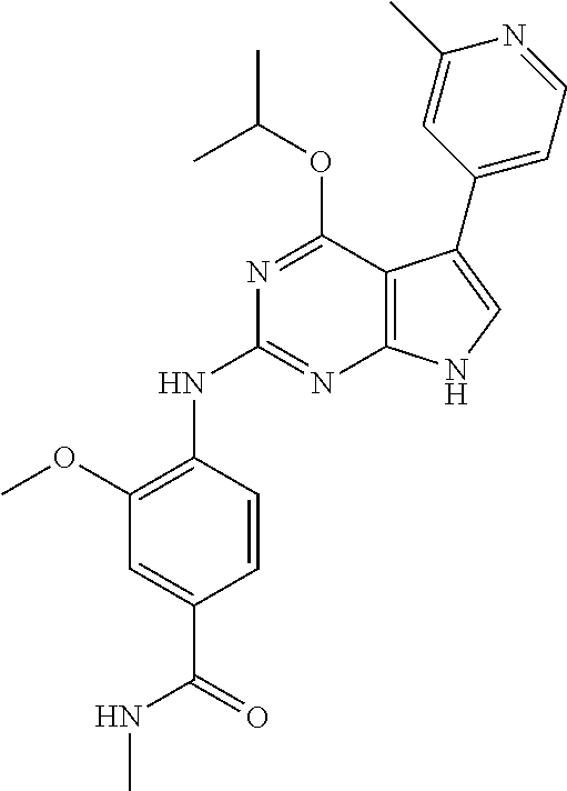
N(C1=NC2=C(C(OC(C)C)=N1)C(C1=CC=NC(C)=C1)=CN2)C1=C(OC)C=C(C(=O)NC)C=C1
